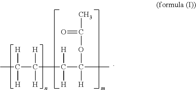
CC(C(C(C(C)([H])OC(C)=O)([H])[H])([H])[H])([H])[H]
